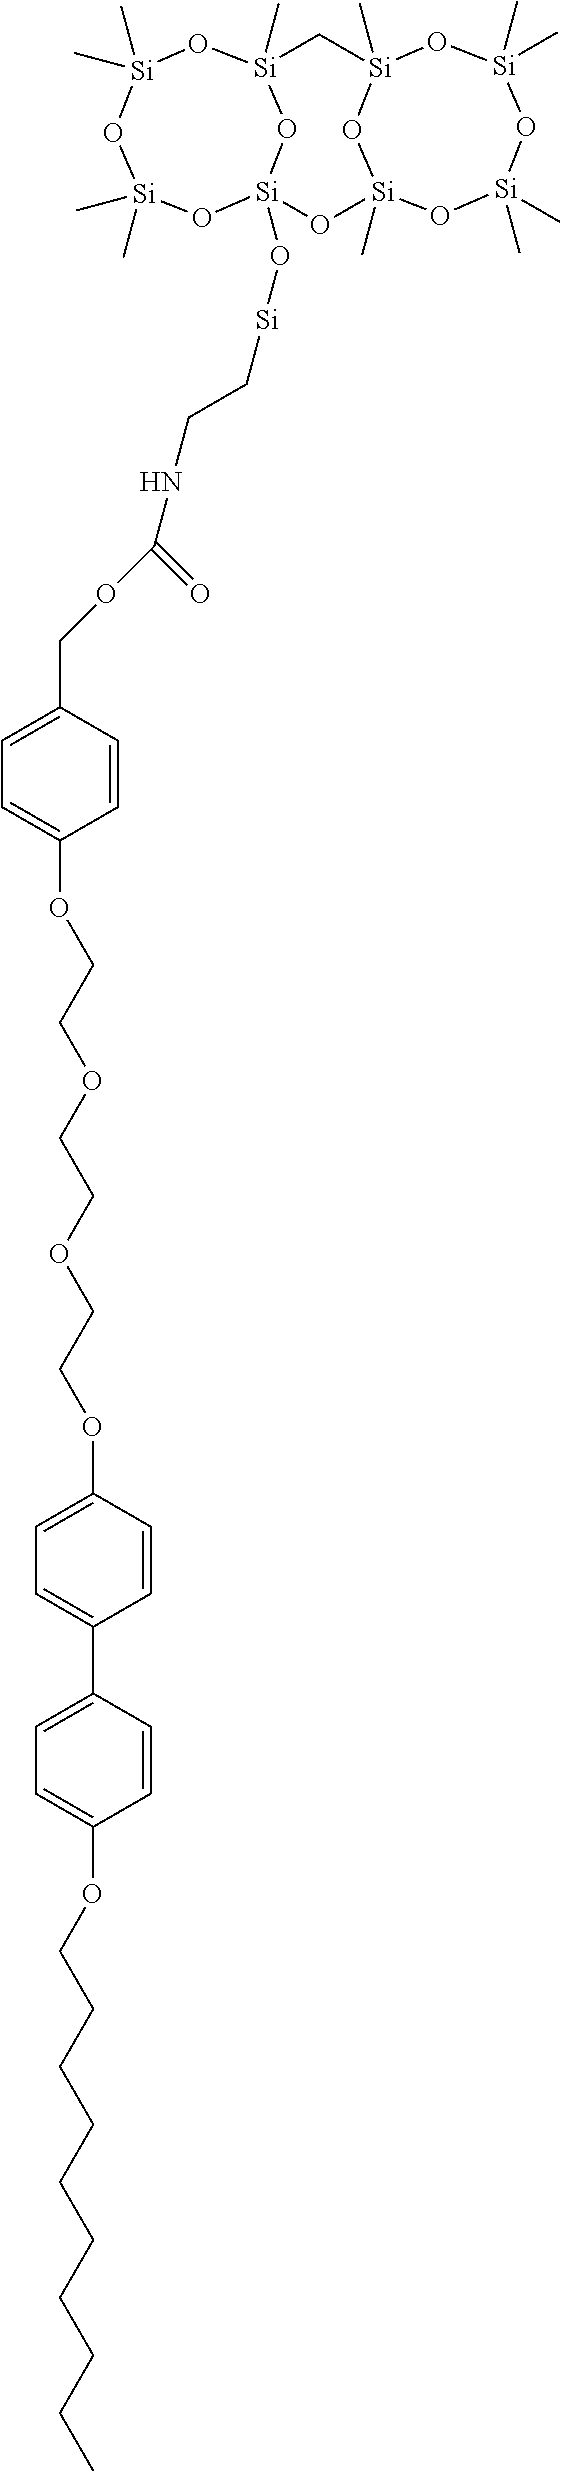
[Si]1(C)(C)O[Si](C)(C)O[Si]2(O[Si]CCNC(=O)OCC3=CC=C(OCCOCCOCCOC4=CC=C(C5=CC=C(OCCCCCCCCCC)C=C5)C=C4)C=C3)O[Si](C)(O1)C[Si]1(C)O[Si](C)(O2)O[Si](C)(C)O[Si](C)(C)O1
